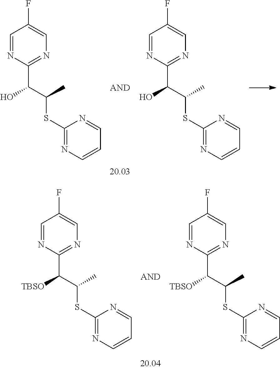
C1=NC(C([TBSO])C(C)SC2=NC=CC=N2)=NC=C1F.C1=NC(C([TBSO])C(C)SC2=NC=CC=N2)=NC=C1F.C1=NC(C(O)C(C)SC2=NC=CC=N2)=NC=C1F.C1=NC(C(O)C(C)SC2=NC=CC=N2)=NC=C1F
